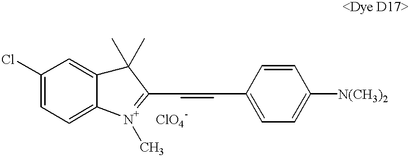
C1=CC(C=CC2=[N+](C)C3=CC=C(Cl)C=C3C2(C)C)=CC=C1[N(CH3)2].[ClO4-]
